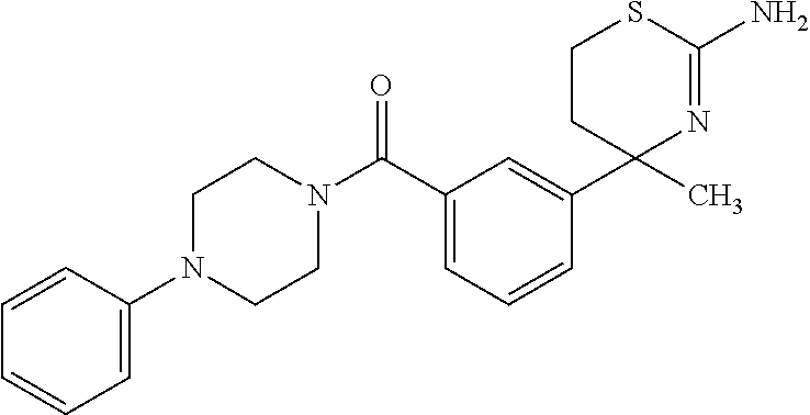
C1CC(C)(C2=CC(C(N3CCN(C4=CC=CC=C4)CC3)=O)=CC=C2)N=C(N)S1
